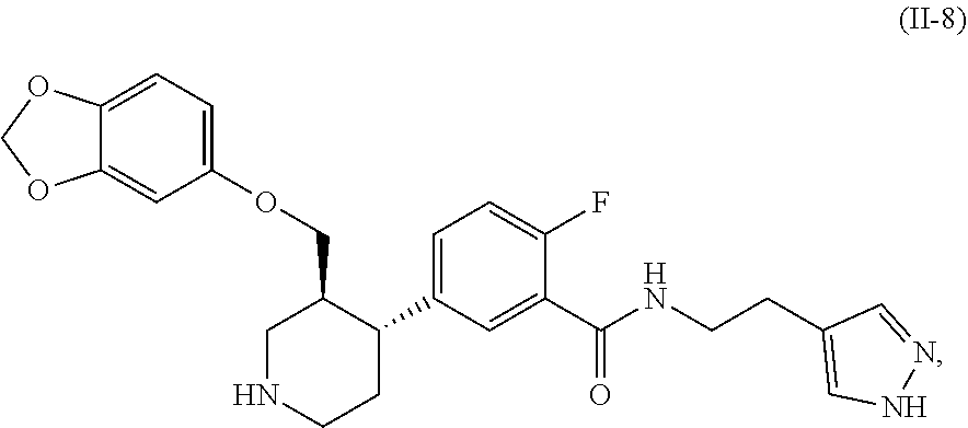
C1NCCC(C2=CC=C(F)C(C(NCCC3=CNN=C3)=O)=C2)C1COC1=CC=C2C(=C1)OCO2
